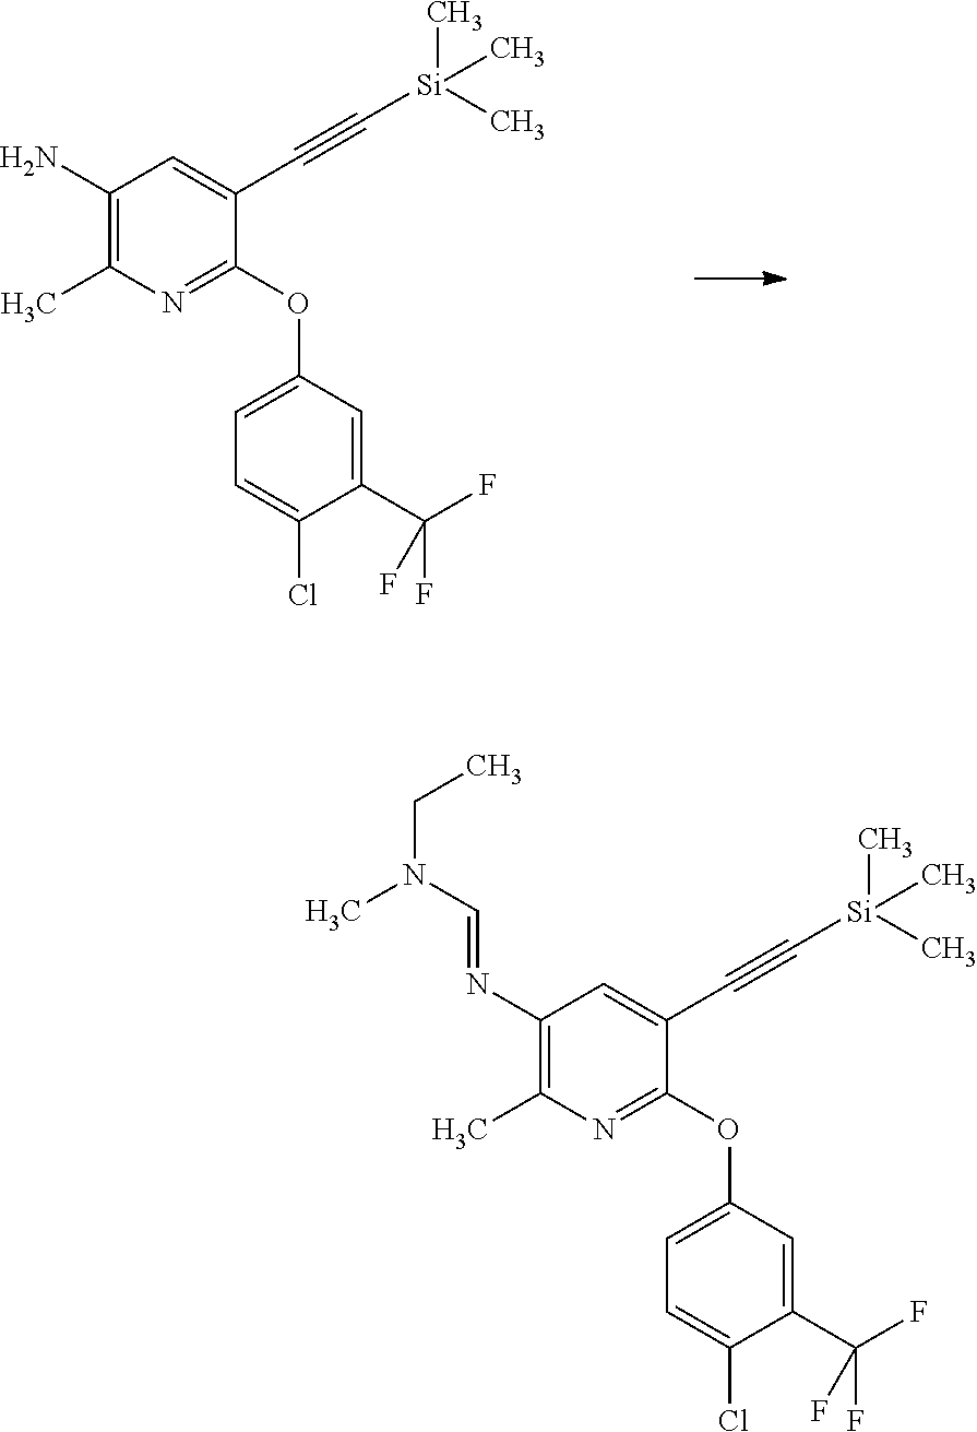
C1(N)=C(C)N=C(OC2=CC=C(Cl)C(C(F)(F)F)=C2)C(C#C[Si](C)(C)C)=C1.C1(N=CN(CC)C)=C(C)N=C(OC2=CC=C(Cl)C(C(F)(F)F)=C2)C(C#C[Si](C)(C)C)=C1
